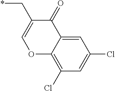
*CC1=COC2=C(Cl)C=C(Cl)C=C2C1=O
